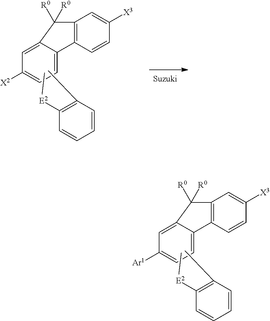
C1(C)=C([E2]C)C=CC=C1.C12=C(C=C([X3])C=C1)C([R0])([R0])C1=CC([Ar1])=CC=C21.C1(C)=C([E2]C)C=CC=C1.C12=C(C=C([X3])C=C1)C([R0])([R0])C1=CC([X2])=CC=C21
